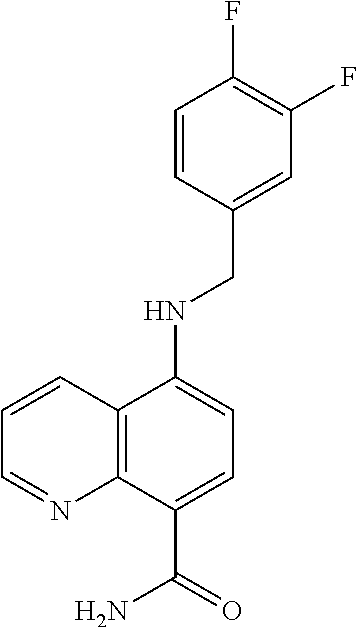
C1=CC(CNC2=CC=C(C(=O)N)C3=C2C=CC=N3)=CC(F)=C1F
